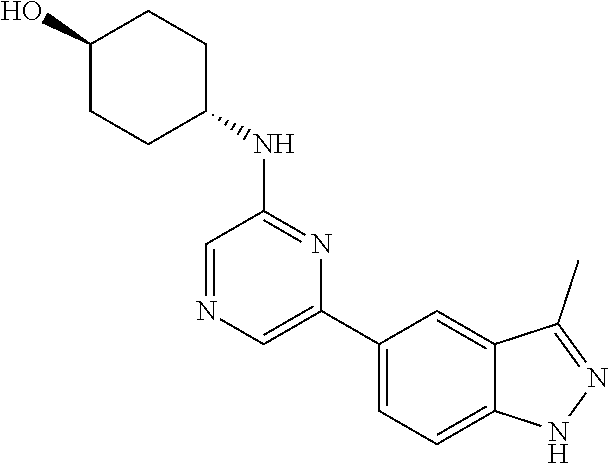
C1(C2=CN=CC(NC3CCC(O)CC3)=N2)=CC=C2C(=C1)C(C)=NN2
